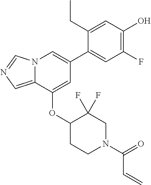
C1(CC)=CC(O)=C(F)C=C1C1=CN2C(=CN=C2)C(OC2CCN(C(=O)C=C)CC2(F)F)=C1
